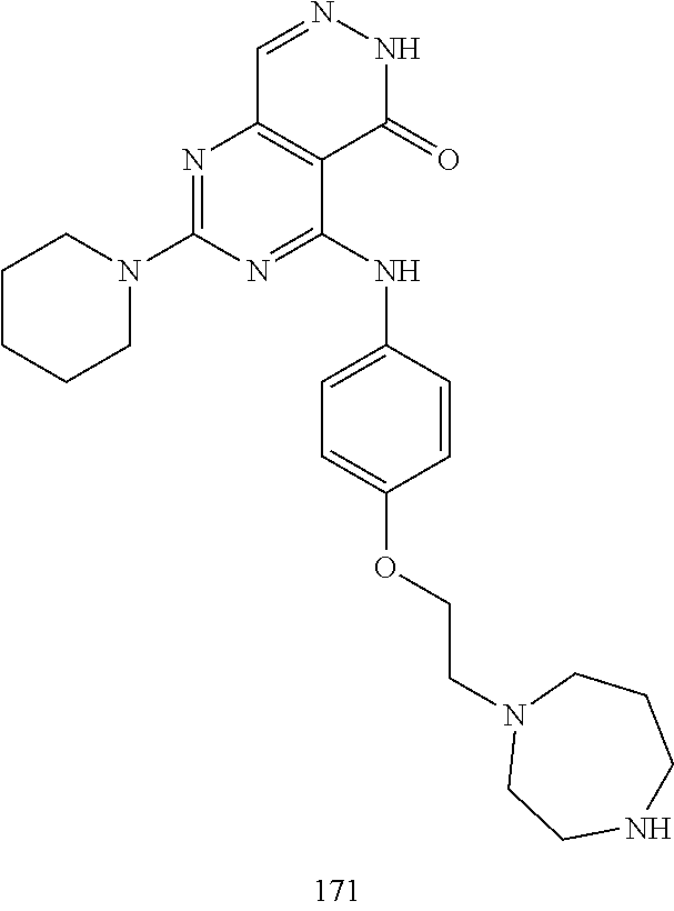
C1=NNC(=O)C2=C1N=C(N1CCCCC1)N=C2NC1=CC=C(OCCN2CCNCCC2)C=C1
